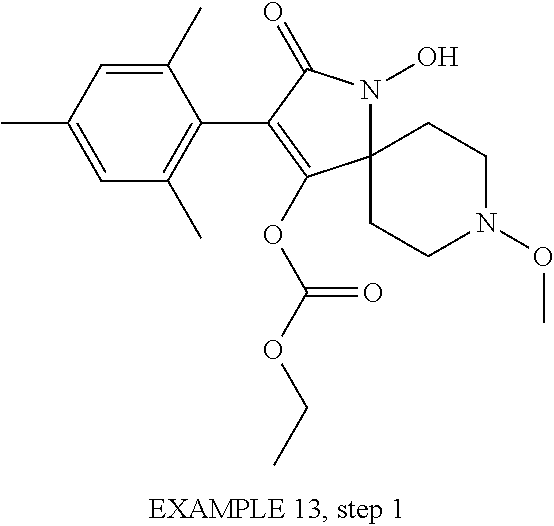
C12(N(O)C(=O)C(C3=C(C)C=C(C)C=C3C)=C1OC(OCC)=O)CCN(OC)CC2
